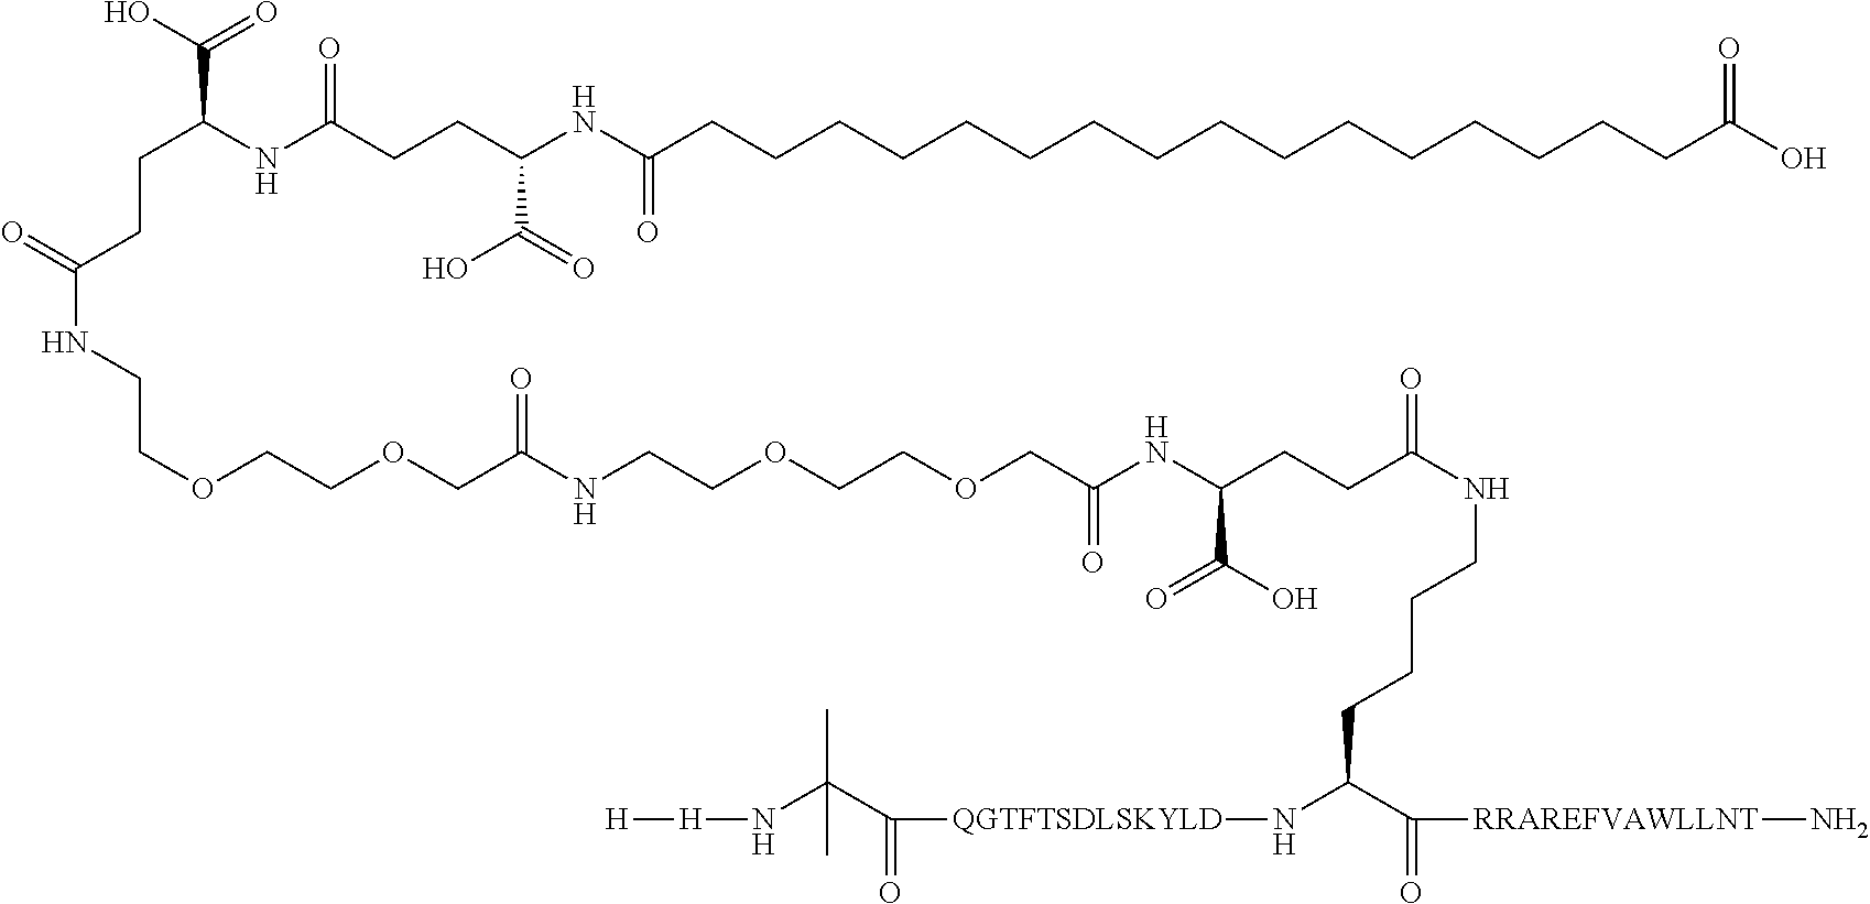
C(C(NC(CCC(C(=O)O)NC(CCCCCCCCCCCCCCCCC(O)=O)=O)=O)CCC(=O)NCCOCCOCC(NCCOCCOCC(NC(CCC(NCCCCC(N[QGTFTSDLSKYLD]C(=O)C(N[H][H])(C)C)C(=O)[RRAREFVAWLLNT]N)=O)C(O)=O)=O)=O)(O)=O
